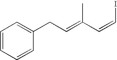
C1=CC=CC(CC=C(C=CI)C)=C1
